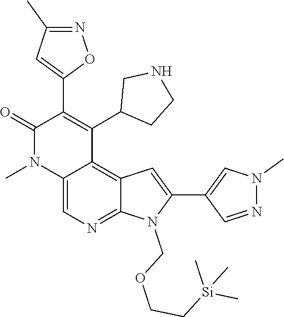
C12=C3C=C(C4=CN(C)N=C4)N(COCC[Si](C)(C)C)C3=NC=C1N(C)C(=O)C(C1=CC(C)=NO1)=C2C1CCNC1
